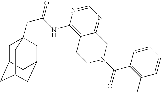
C1C2CC3CC(CC1(CC(=O)NC1=C4C(=NC=N1)CN(C(=O)C1=C(C)C=CC=C1)CC4)C3)C2
